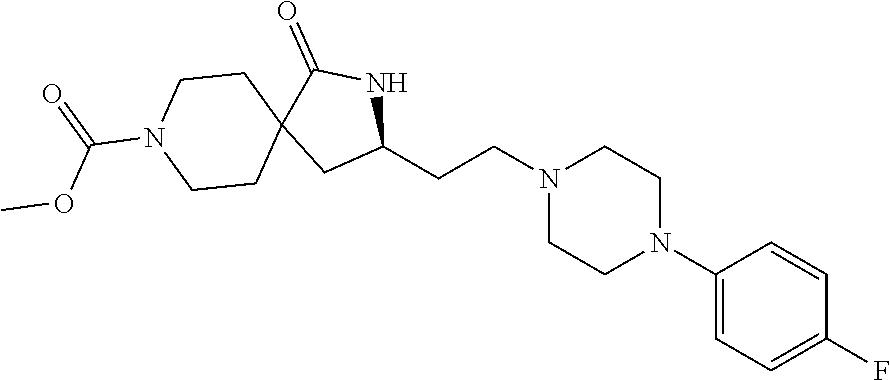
C1(N2CCN(CCC3NC(=O)C4(C3)CCN(C(OC)=O)CC4)CC2)=CC=C(F)C=C1
